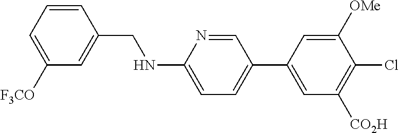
C1=CC(CNC2=CC=C(C3=CC([CO2H])=C(Cl)C([OMe])=C3)C=N2)=CC([F3CO])=C1
